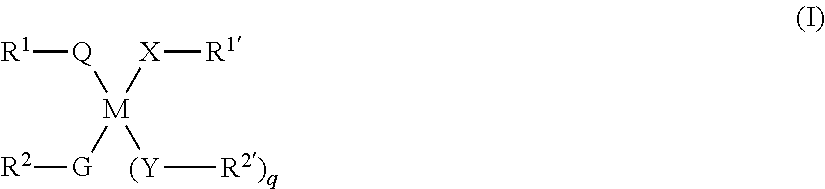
[R1][Q][M]([G][R2])([X][R1])[(Y][R2)q]
